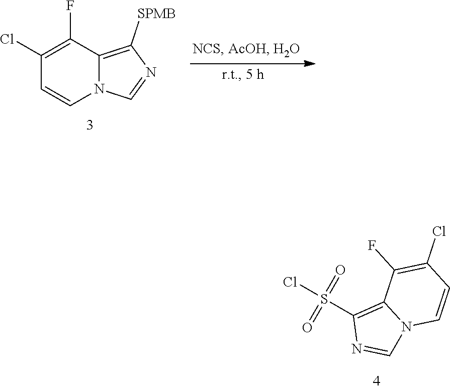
C1(Cl)=C(F)C2=C([SPMB])N=CN2C=C1.ClS(C1=C2N(C=N1)C=CC(Cl)=C2F)(=O)=O
